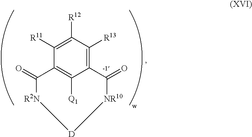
C1([R12])=C([R11])C2=C([Q1])C(=C1[R13])C(=O)[NR10][D][R2N]C2=O
